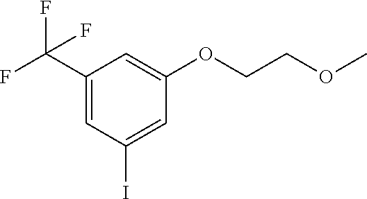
IC1=CC(OCCOC)=CC(C(F)(F)F)=C1
